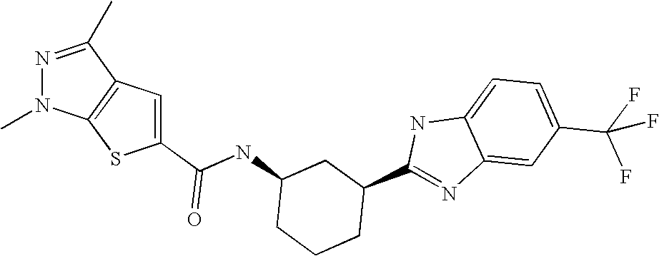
N(C1CCCC(C2=NC3=CC(C(F)(F)F)=CC=C3N2)C1)C(C1=CC2=C(S1)N(C)N=C2C)=O
